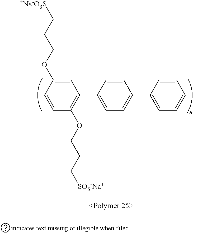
C1=C(C)C(OCCC[+Na-O3S])=CC(C2=CC=C(C3=CC=C(C)C=C3)C=C2)=C1OCCC[SO3-Na+]
